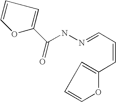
N(=CC=CC1=CC=CO1)NC(C1=CC=CO1)=O
